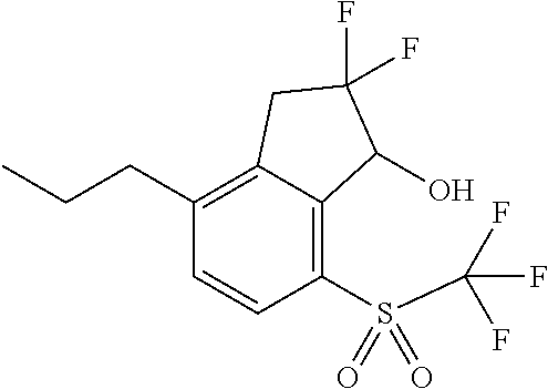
C1(S(=O)(C(F)(F)F)=O)=C2C(=C(CCC)C=C1)CC(F)(F)C2O
